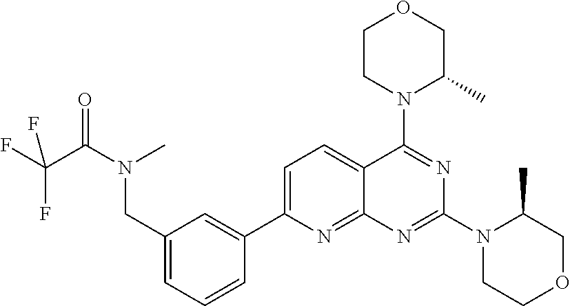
C1(CN(C(C(F)(F)F)=O)C)=CC=CC(C2=CC=C3C(=N2)N=C(N2CCOCC2C)N=C3N2C(C)COCC2)=C1
